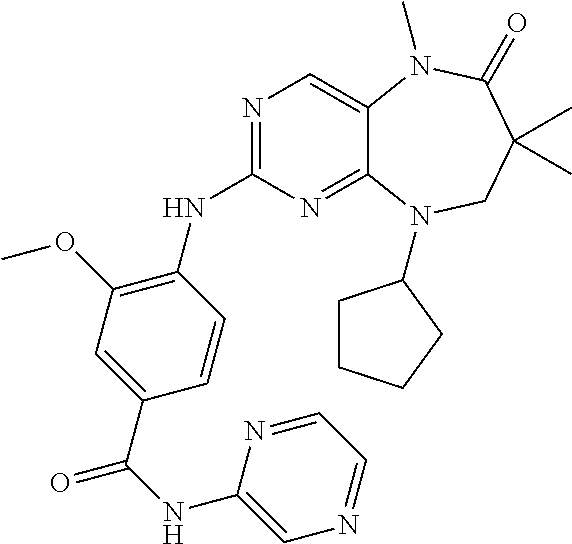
N1=C(NC2=C(OC)C=C(C(NC3=CN=CC=N3)=O)C=C2)N=C2C(=C1)N(C)C(=O)C(C)(C)CN2C1CCCC1
